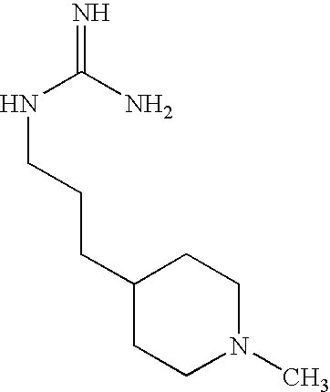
N=C(N)NCCCC1CCN(C)CC1
